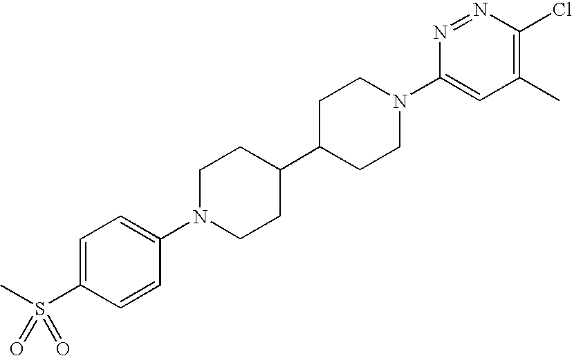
C1=C(S(C)(=O)=O)C=CC(N2CCC(C3CCN(C4=CC(C)=C(Cl)N=N4)CC3)CC2)=C1
